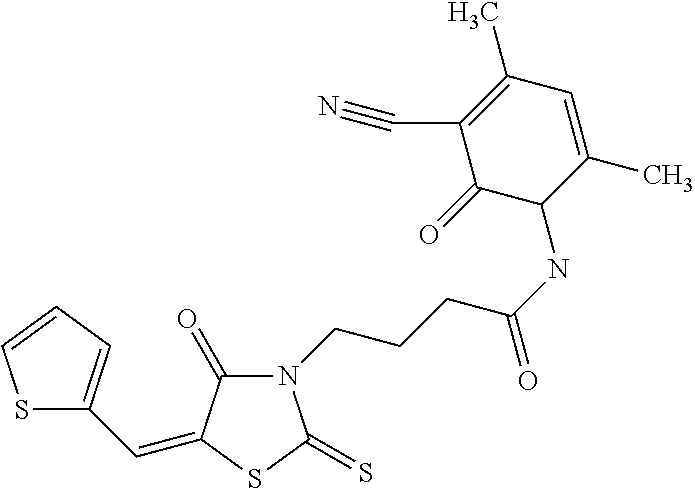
S1C(C=C2C(=O)N(CCCC(NC3C(C)=CC(C)=C(C#N)C3=O)=O)C(=S)S2)=CC=C1
